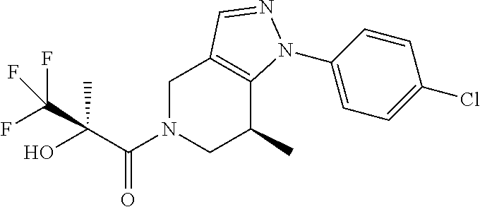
C1N(C(C(O)(C(F)(F)F)C)=O)CC(C)C2=C1C=NN2C1=CC=C(Cl)C=C1
